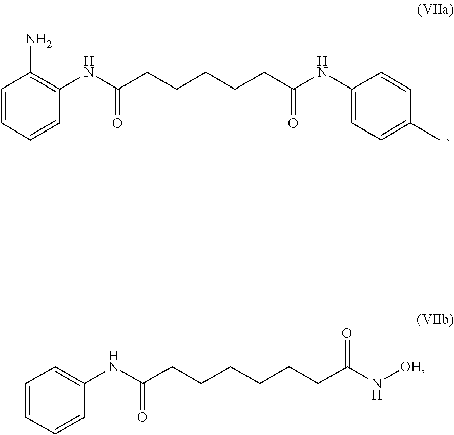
C1=CC=CC(NC(=O)CCCCCC(=O)NC2=CC=C(C)C=C2)=C1N.C1=CC=CC(NC(=O)CCCCCCC(=O)N[OH])=C1
